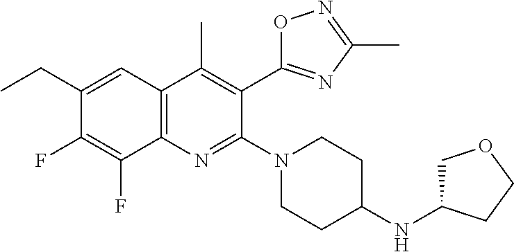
C1(CC)=CC2=C(N=C(N3CCC(NC4COCC4)CC3)C(C3=NC(C)=NO3)=C2C)C(F)=C1F
